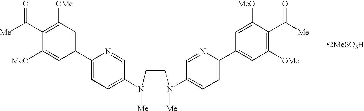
C1(C([Me])=O)=C([OMe])C=C(C2=CC=C(N(CCN(C3=CC=C(C4=CC([OMe])=C(C([Me])=O)C([MeO])=C4)N=C3)[Me])[Me])C=N2)C=C1[MeO].[2MeSO3H]
